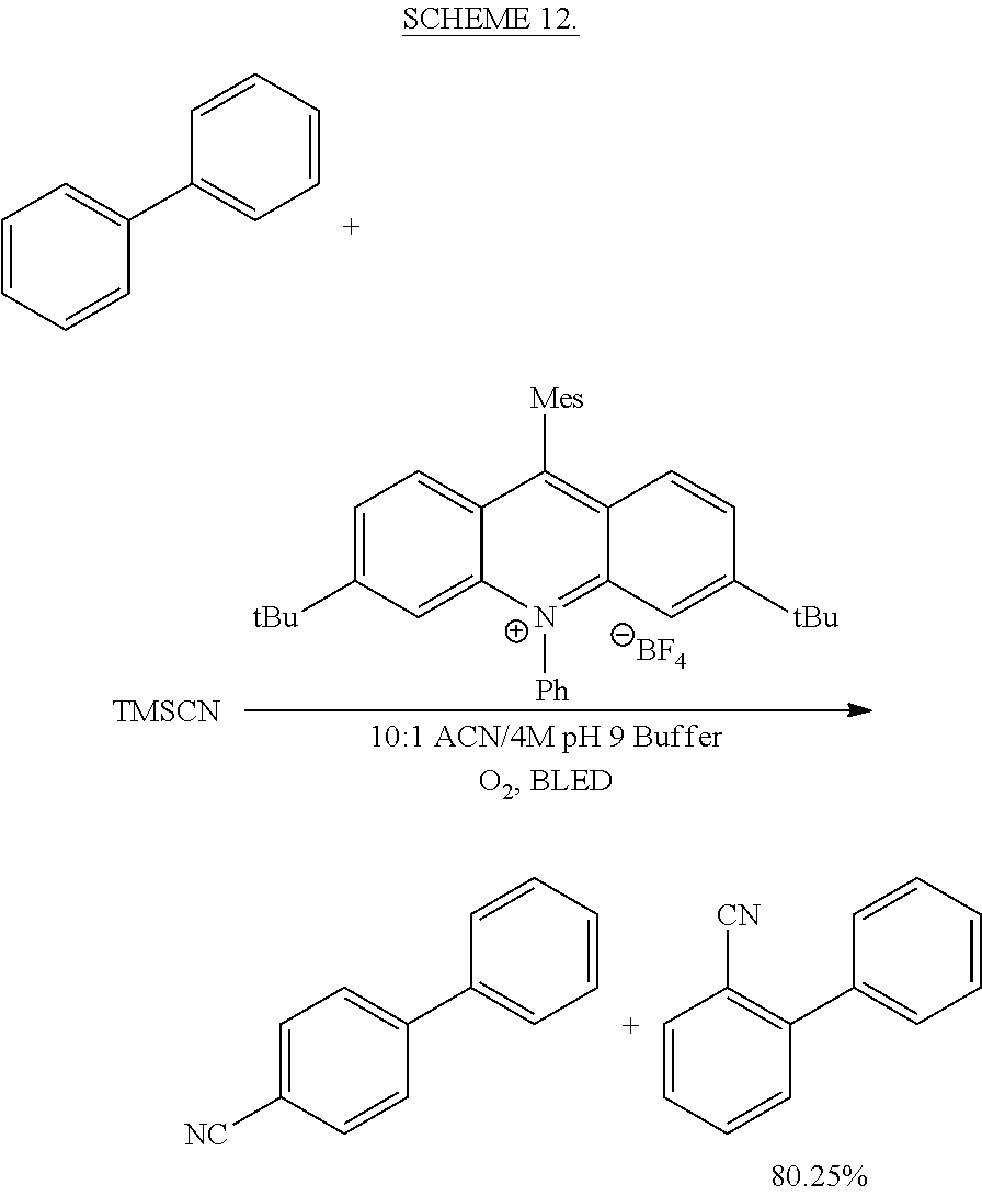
C1=C([tBu])C=C2C(=C1)C([Mes])=C1C(=[N+]2[Ph])C=C([tBu])C=C1.[BF4].[TMSCN].C1=C([NC])C=CC(C2=CC=CC=C2)=C1.[C+]1=CC=CC(C2=CC=CC=C2)=C1[CN].C1=CC=CC(C2=CC=CC=C2)=C1
